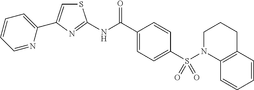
C1(C(NC2=NC(C3=CC=CC=N3)=CS2)=O)=CC=C(S(=O)(=O)N2C3=C(C=CC=C3)CCC2)C=C1
